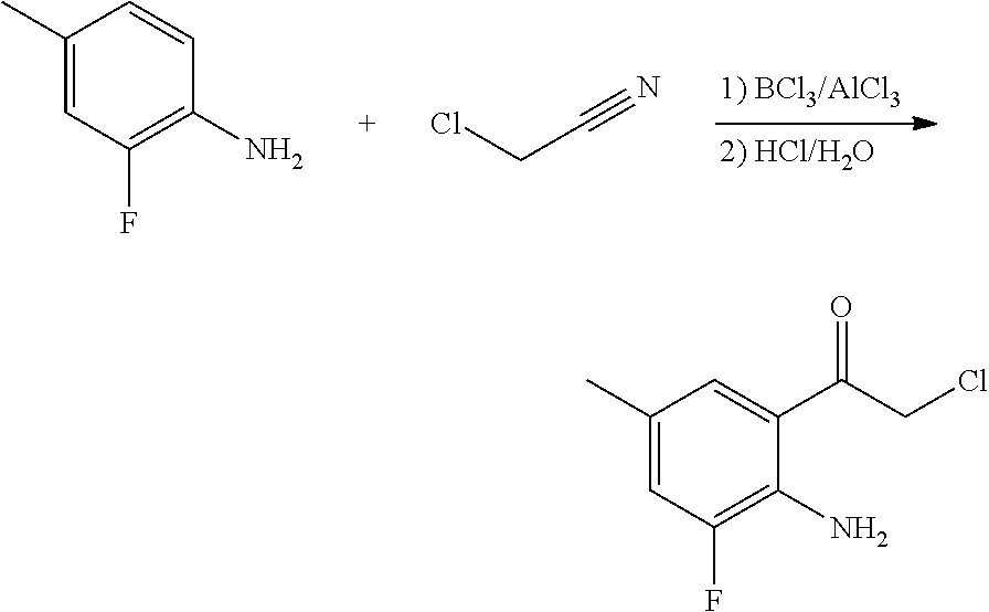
C1(C)=CC(F)=C(N)C=C1.ClCC#N.C1(C)=CC(F)=C(N)C(C(=O)CCl)=C1
